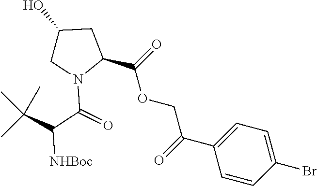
C1=C(C(COC(C2CC(O)CN2C(=O)C([NHBoc])C(C)(C)C)=O)=O)C=CC(Br)=C1
